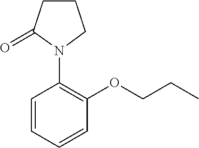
C1=CC=CC(OCCC)=C1N1CCCC1=O
